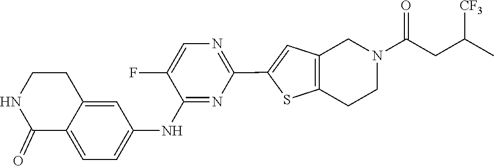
N1=C(NC2=CC=C3C(=O)NCCC3=C2)C(F)=CN=C1C1=CC2=C(S1)CCN(C(CC([CF3])C)=O)C2
